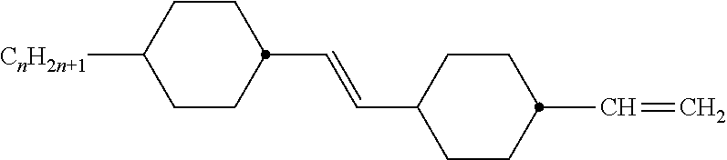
C1CC(C=CC2CCC([CnH2n+1])CC2)CCC1C=C
